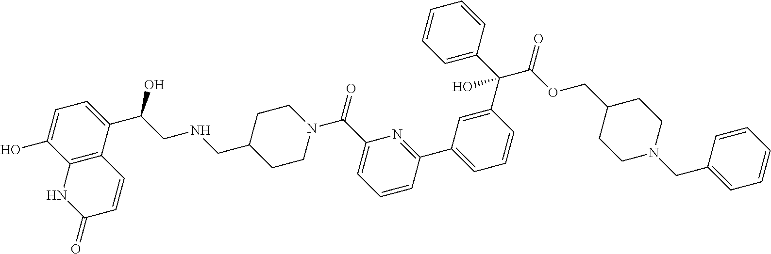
C12=C(C(C(CNCC3CCN(C(C4=CC=CC(C5=CC=CC(C(C6=CC=CC=C6)(C(OCC6CCN(CC7=CC=CC=C7)CC6)=O)O)=C5)=N4)=O)CC3)O)=CC=C1O)C=CC(=O)N2
